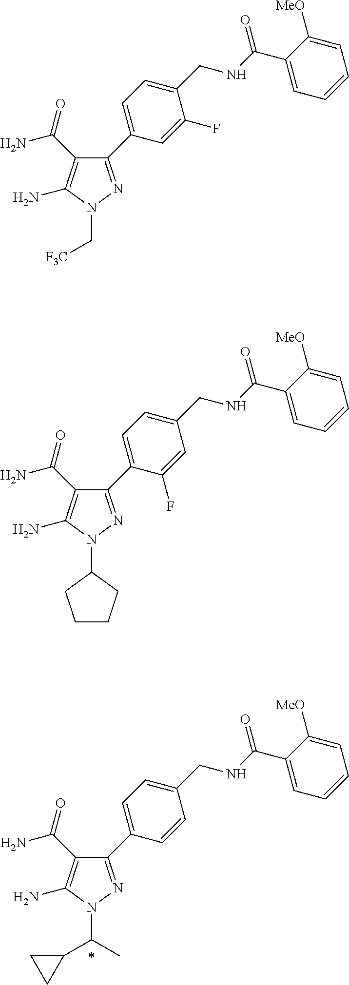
N1(C2CCCC2)N=C(C2=CC=C(CNC(C3=CC=CC=C3[MeO])=O)C=C2F)C(C(N)=O)=C1N.N1(C[F3C])N=C(C2=CC=C(CNC(C3=CC=CC=C3[MeO])=O)C(F)=C2)C(C(N)=O)=C1N.N1(C(C2CC2)C)N=C(C2=CC=C(CNC(C3=CC=CC=C3[MeO])=O)C=C2)C(C(N)=O)=C1N
